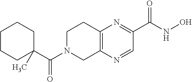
C12=C(N=C(C(NO)=O)C=N1)CCN(C(C1(C)CCCCC1)=O)C2
